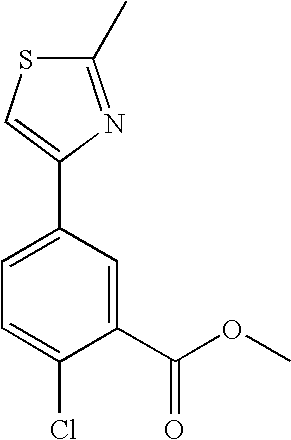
C1=C(C2=CSC(C)=N2)C=C(C(OC)=O)C(Cl)=C1
